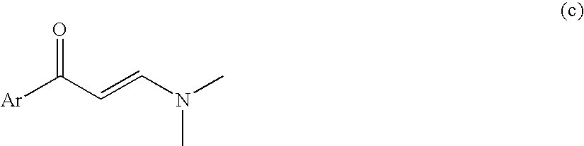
O=C(C=CN(C)C)[Ar]
